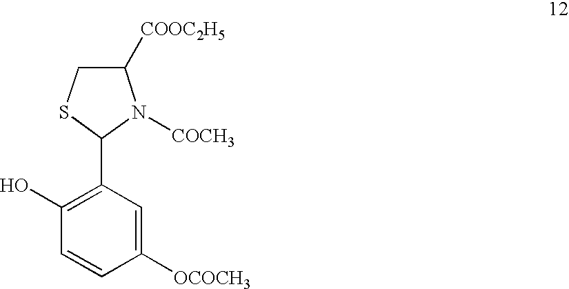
C1([COOC2H5])CSC(C2=C(O)C=CC([OCOCH3])=C2)N1[COCH3]
